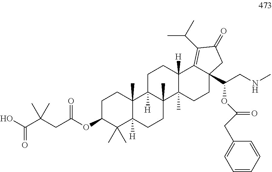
OC(C(CC(OC1C(C)(C)C2([H])C(C)(CC1)C1([H])C(C)(CC2)C2(C)C([H])(CC1)C1=C(C(C)C)C(=O)CC1(C(CNC)OC(CC1=CC=CC=C1)=O)CC2)=O)(C)C)=O
